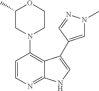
C1=CN=C2C(=C1N1CCOC(C)C1)C(C1=CN(C)N=C1)=CN2
